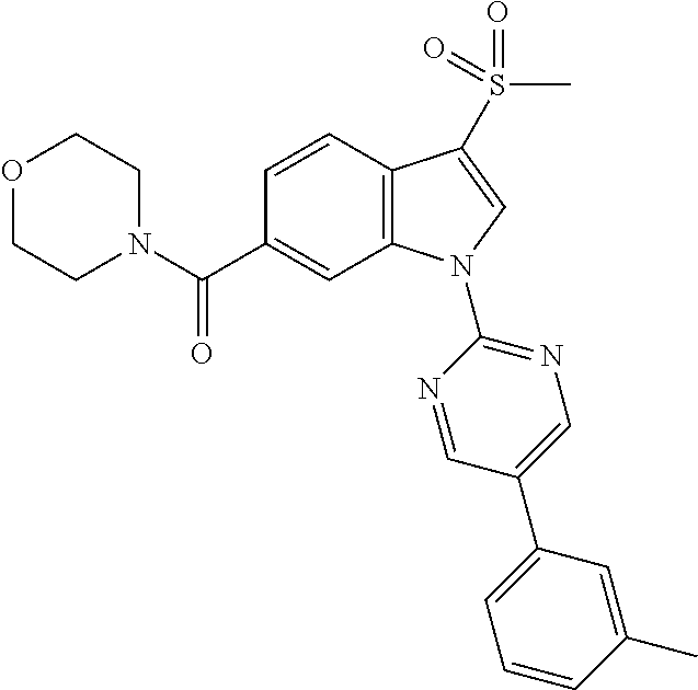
N1(C(C2=CC3=C(C=C2)C(S(=O)(C)=O)=CN3C2=NC=C(C3=CC=CC(C)=C3)C=N2)=O)CCOCC1
